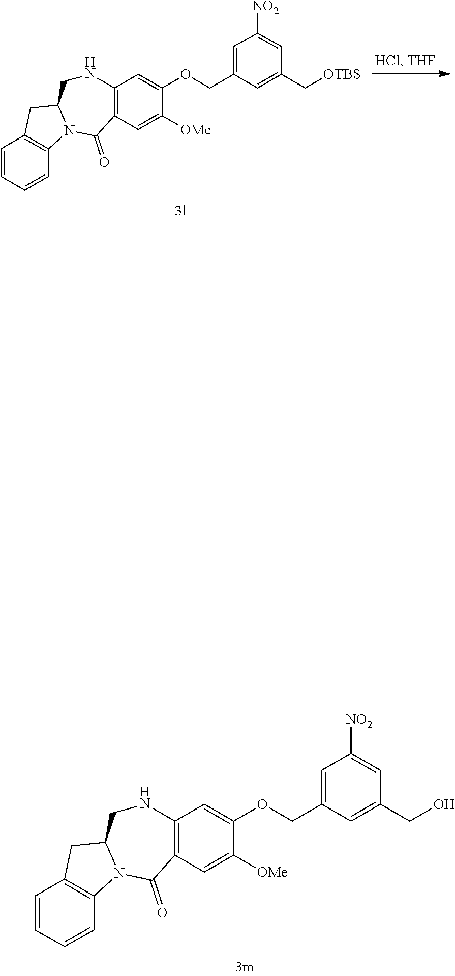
C1=CC=CC2=C1CC1N2C(=O)C2=C(C=C(OCC3=CC([NO2])=CC(C[OTBS])=C3)C([OMe])=C2)NC1.C1=CC=CC2=C1CC1N2C(=O)C2=C(C=C(OCC3=CC([NO2])=CC(CO)=C3)C([OMe])=C2)NC1
